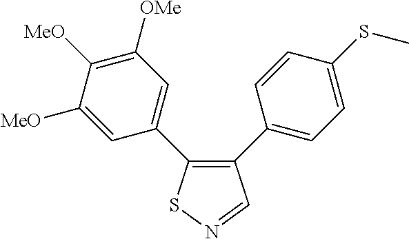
C1([MeO])=CC(C2=C(C3=CC=C(SC)C=C3)C=NS2)=CC([OMe])=C1[MeO]
